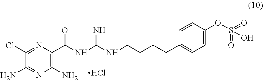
C1(Cl)=NC(C(NC(NCCCCC2=CC=C(OS(O)(=O)=O)C=C2)=N)=O)=C(N)N=C1N.Cl
